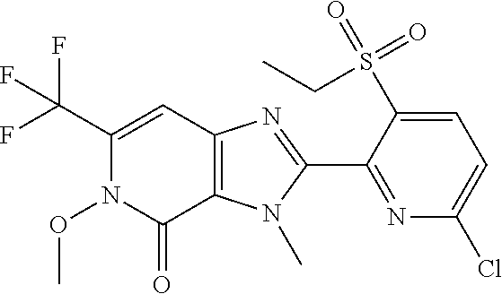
C12=C(N(C)C(C3=NC(Cl)=CC=C3S(=O)(=O)CC)=N1)C(=O)N(OC)C(C(F)(F)F)=C2
